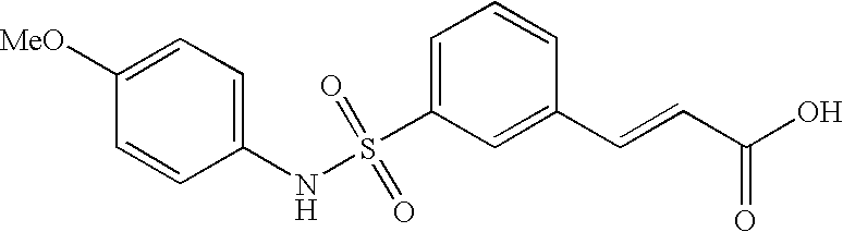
C1([MeO])=CC=C(NS(C2=CC=CC(C=CC(O)=O)=C2)(=O)=O)C=C1
